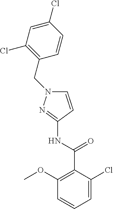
C1=C(Cl)C(C(NC2=NN(CC3=C(Cl)C=C(Cl)C=C3)C=C2)=O)=C(OC)C=C1
